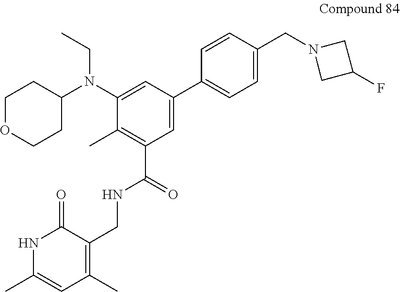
C1(N(C2=CC(C3=CC=C(CN4CC(F)C4)C=C3)=CC(C(NCC3=C(C)C=C(C)NC3=O)=O)=C2C)CC)CCOCC1
